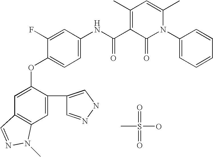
CS(=O)(O)=O.C1=C(OC2=CC=C(NC(C3=C(C)C=C(C)N(C4=CC=CC=C4)C3=O)=O)C=C2F)C(C2=CNN=C2)=CC2=C1C=NN2C
